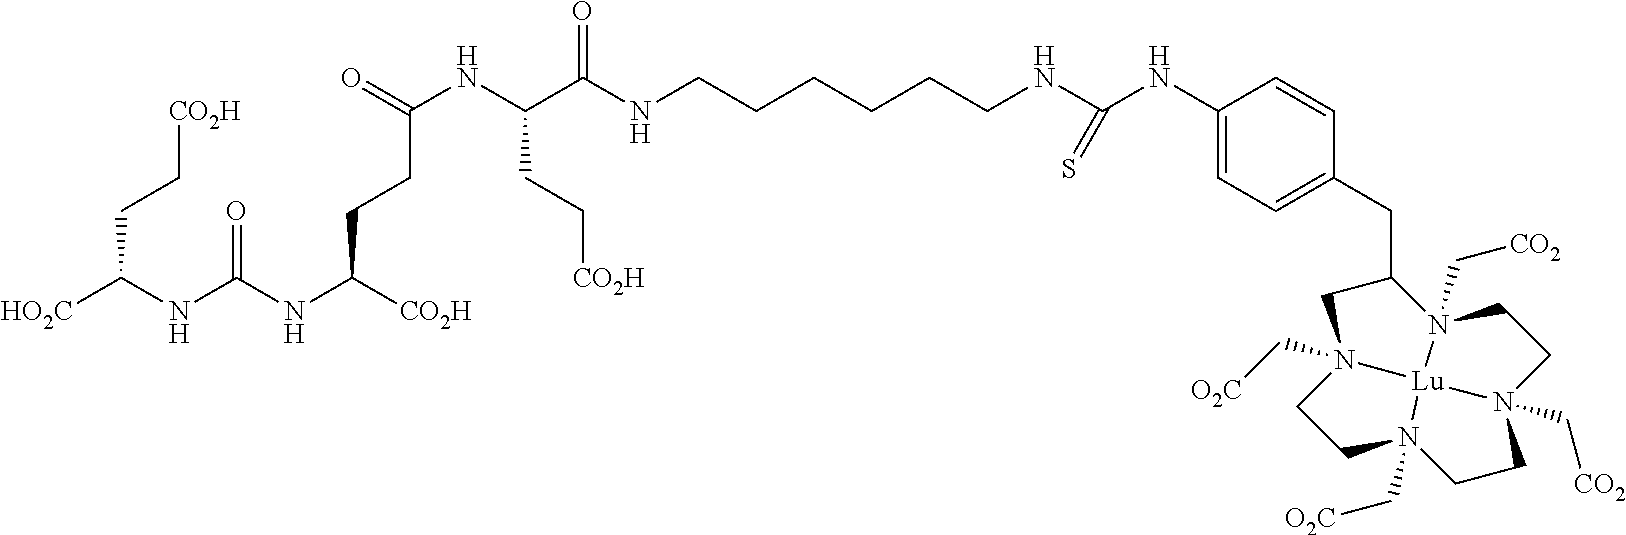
C1C(CC2=CC=C(NC(NCCCCCCNC(C(NC(=O)CCC([CO2H])NC(NC([HO2C])CC[CO2H])=O)CC[CO2H])=O)=S)C=C2)N2(C[CO2])CCN3(C[CO2])CCN4(C[O2C])CCN1(C[O2C])[Lu]234
